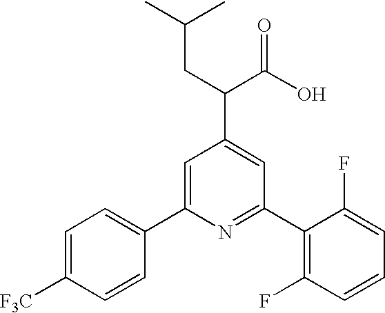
C1=C(C2=CC=C([F3C])C=C2)N=C(C2=C(F)C=CC=C2F)C=C1C(C(O)=O)CC(C)C
